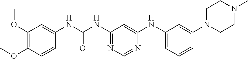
C1=CC(NC(NC2=NC=NC(NC3=CC=CC(N4CCN(C)CC4)=C3)=C2)=O)=CC(OC)=C1OC
